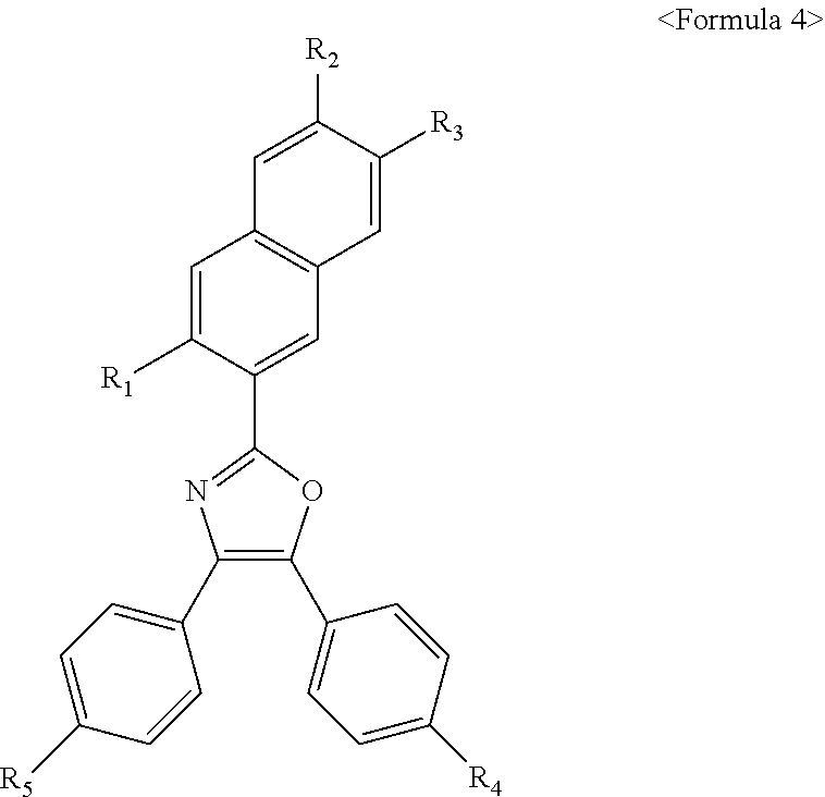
C1([R2])=CC2=C(C=C1[R3])C=C(C1=NC(C3=CC=C([R5])C=C3)=C(C3=CC=C([R4])C=C3)O1)C([R1])=C2
